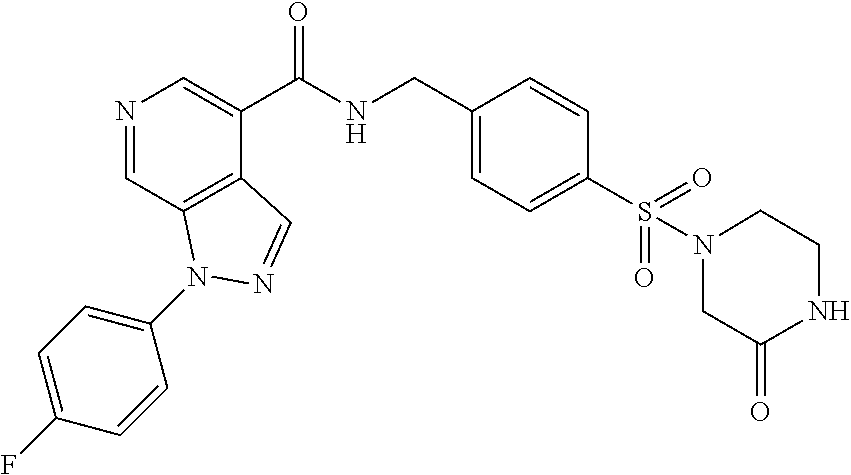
N1=CC2=C(C(C(NCC3=CC=C(S(N4CC(=O)NCC4)(=O)=O)C=C3)=O)=C1)C=NN2C1=CC=C(F)C=C1
